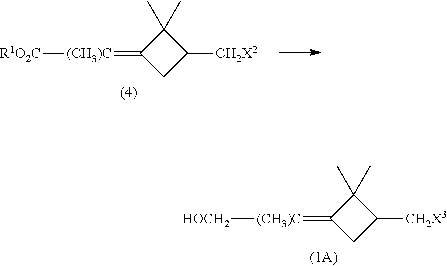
C1(=[(CH3)C][HOCH2])CC([CH2X3])C1(C)C.C1(=[(CH3)C][R1O2C])CC([CH2X2])C1(C)C
